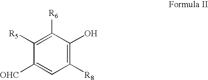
C1([R8])=C(O)C([R6])=C([R5])C([OHC])=C1
